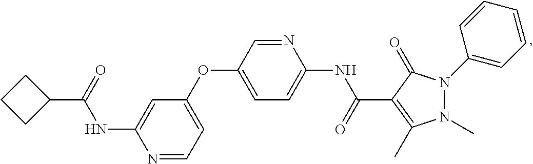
N1=CC=C(OC2=CC=C(NC(=O)C3=C(C)N(C)N(C4=CC=CC=C4)C3=O)N=C2)C=C1NC(C1CCC1)=O
